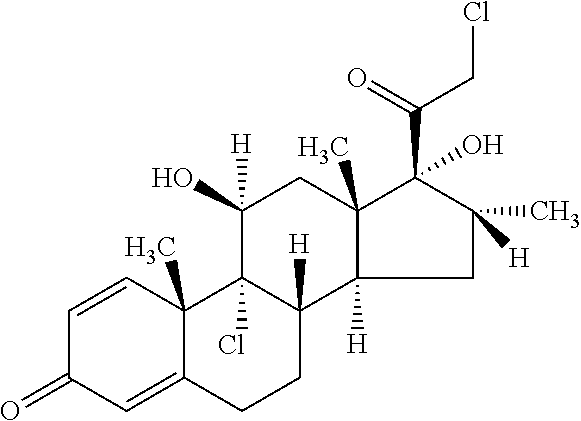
C1=CC2(C)C(=CC1=O)CCC1([H])C2(Cl)C(O)([H])CC2(C)C1([H])CC([H])(C)C2(C(=O)CCl)O
